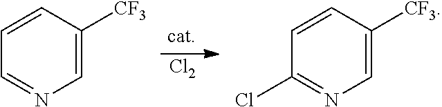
C1=C([CF3])C=CC=N1.[Cl2].C1=C([CF3])C=CC(Cl)=N1
